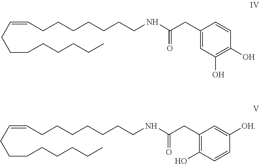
C(=CCCCCCCCC)CCCCCCCNC(CC1=CC(O)=C(O)C=C1)=O.C(=CCCCCCCCC)CCCCCCCNC(CC1=C(O)C=CC([OH])=C1)=O
